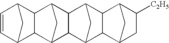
C1=CC2CC1C1C3CC(C21)C1C3C2CC1C1C2C2CC([C2H5])C1C2
